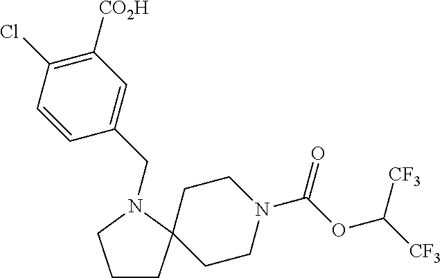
C1CC2(CCN(C(OC([CF3])[CF3])=O)CC2)N(CC2=CC([CO2H])=C(Cl)C=C2)C1
